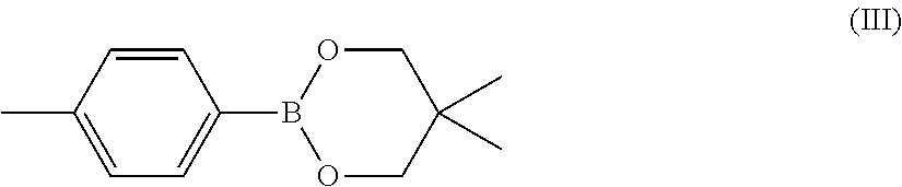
C1=CC(C)=CC=C1B1OCC(C)(C)CO1
